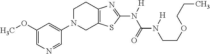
C1(OC)=CN=CC(N2CC3=C(CC2)N=C(N([H])C(=O)N([H])CCOCCC)S3)=C1
